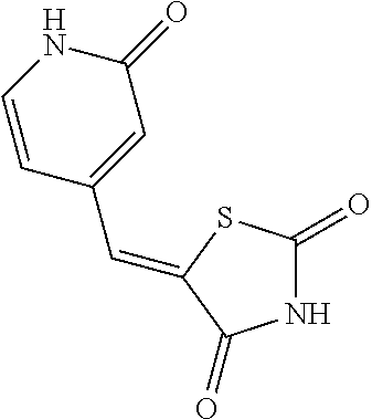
C1(=O)NC(=O)C(=CC2=CC(=O)NC=C2)S1
